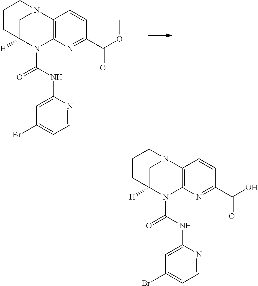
C12=C(N=C(C(O)=O)C=C1)N(C(NC1=CC(Br)=CC=N1)=O)C1([H])CN2CCC1.C12=C(N=C(C(OC)=O)C=C1)N(C(NC1=CC(Br)=CC=N1)=O)C1([H])CN2CCC1
